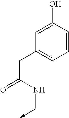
C1=CC(O)=CC(CC(=O)NC->C)=C1
